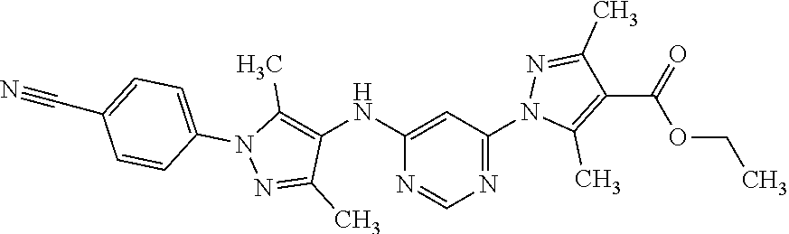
N1=CN=C(N2C(C)=C(C(OCC)=O)C(C)=N2)C=C1NC1=C(C)N(C2=CC=C(C#N)C=C2)N=C1C
